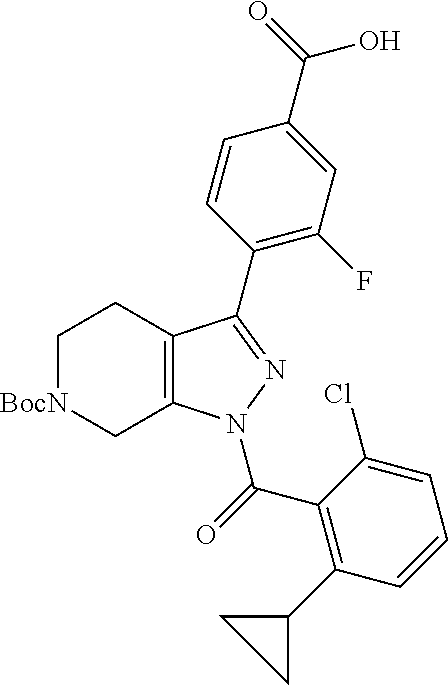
C12=C(N(C(C3=C(C4CC4)C=CC=C3Cl)=O)N=C1C1=C(F)C=C(C(O)=O)C=C1)C[BocN]CC2
